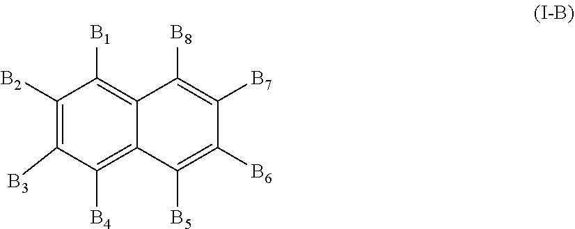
C1([B2])=C([B3])C([B4])=C2C(=C1[B1])C([B8])=C([B7])C([B6])=C2[B5]
